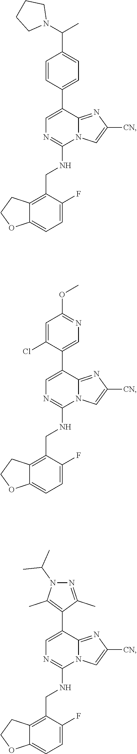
C1=C(F)C(CNC2=NC=C(C3=CC=C(C(C)N4CCCC4)C=C3)C3=NC([CN])=CN23)=C2C(=C1)OCC2.C1=C(F)C(CNC2=NC=C(C3=CN=C(OC)C=C3Cl)C3=NC([CN])=CN23)=C2C(=C1)OCC2.C1=C(F)C(CNC2=NC=C(C3=C(C)N(C(C)C)N=C3C)C3=NC([CN])=CN23)=C2C(=C1)OCC2
